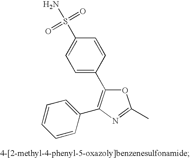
C1=C(C2=C(C3=CC=CC=C3)N=C(C)O2)C=CC(S(N)(=O)=O)=C1
